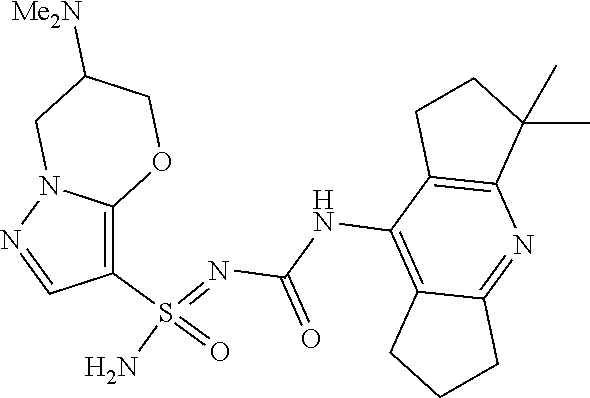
C(NC1=C2C(=NC3=C1CCC3(C)C)CCC2)(N=S(N)(=O)C1=C2N(N=C1)CC([Me2N])CO2)=O
